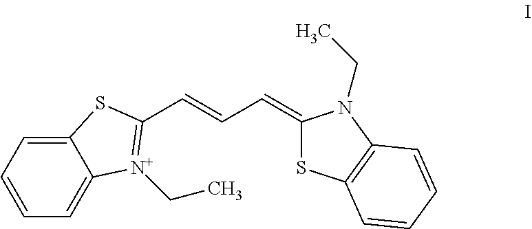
C12=CC=CC=C1[N+](CC)=C(C=CC=C1SC3=C(N1CC)C=CC=C3)S2
